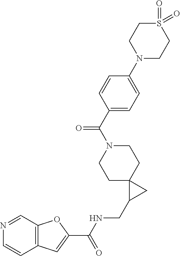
C12=C(C=NC=C1)OC(C(NCC1CC13CCN(C(C1=CC=C(N4CCS(=O)(=O)CC4)C=C1)=O)CC3)=O)=C2
